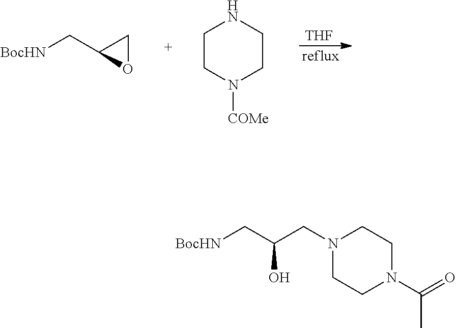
[THF].[BocHN]CC1OC1.C1CN([COMe])CCN1.[BocHN]CC(O)CN1CCN(C(=O)C)CC1
